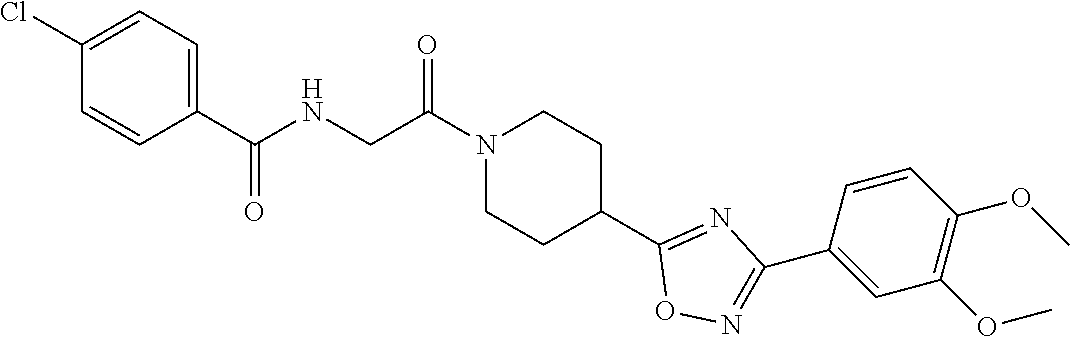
N1(C(CNC(C2=CC=C(Cl)C=C2)=O)=O)CCC(C2=NC(C3=CC(OC)=C(OC)C=C3)=NO2)CC1
